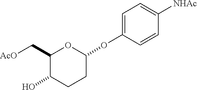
OC1CCC(OC2=CC=C([NHAc])C=C2)OC1C[AcO]
